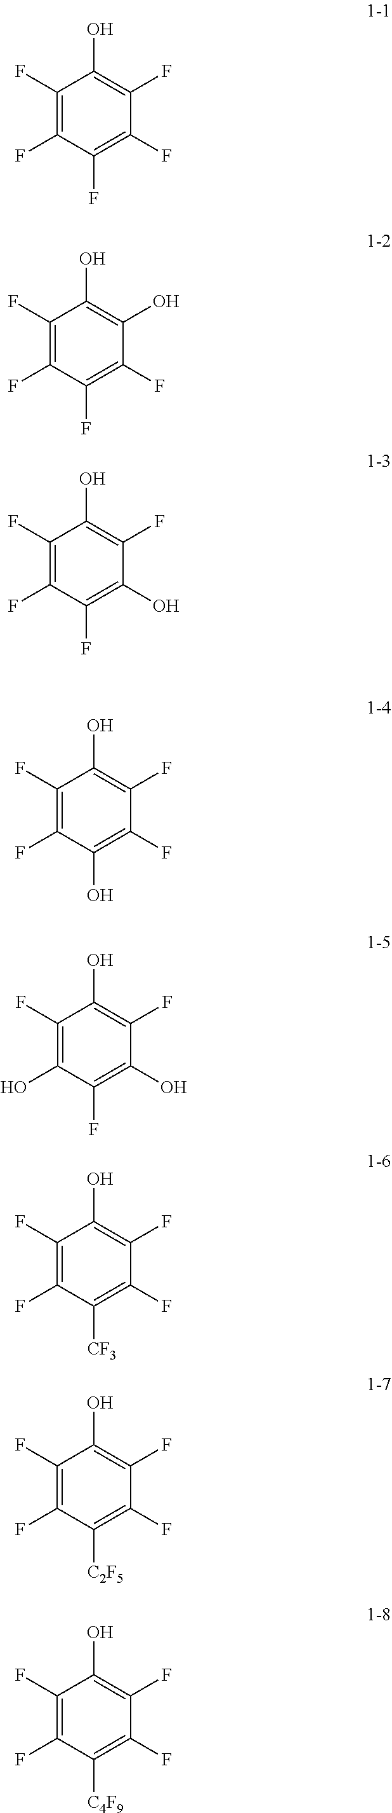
C1(F)=C(F)C(F)=C(F)C(F)=C1O.C1(F)=C(F)C(F)=C(F)C(O)=C1O.C1(F)=C(F)C(F)=C(O)C(F)=C1O.C1(F)=C(F)C(O)=C(F)C(F)=C1O.C1(F)=C(O)C(F)=C(O)C(F)=C1O.C1(F)=C(F)C([CF3])=C(F)C(F)=C1O.C1(F)=C(F)C([C2F5])=C(F)C(F)=C1O.C1(F)=C(F)C([C4F9])=C(F)C(F)=C1O
